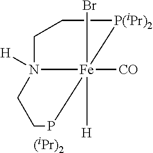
C1CN2([H])CC[P(iPr)2][Fe]2([H])([CO])(Br)P1.[(iPr)2]
